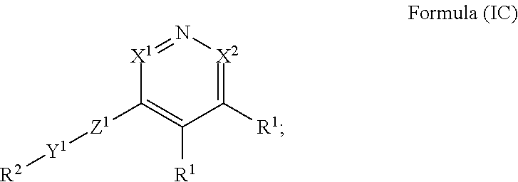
[X1]1=N[X2]=C([R1])C([R1])=C1[Z1][Y1][R2]
